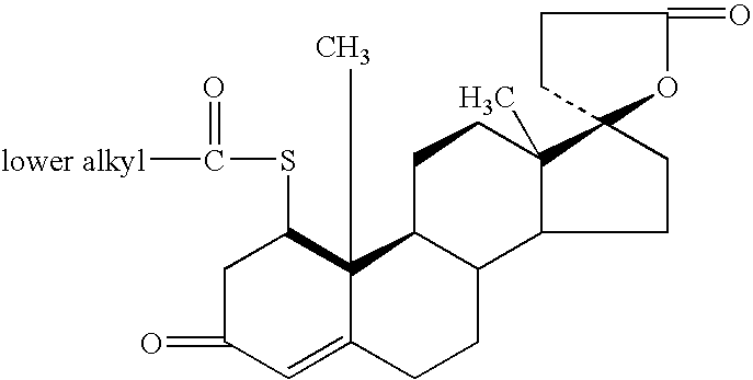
C1C(=O)C=C2C(C)(C1SC([lower alkyl])=O)C1C(CC2)C2C(C)(CC1)C1(CC2)OC(=O)CC1
